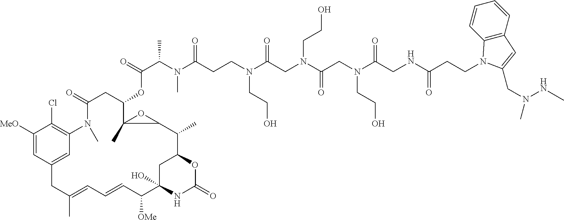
C1([MeO])=CC2=CC(=C1Cl)N(C)C(=O)CC(OC(=O)C(N(C)C(=O)CCN(C(CN(C(CN(C(CNC(CCN1C3=C(C=CC=C3)C=C1CN(NC)C)=O)=O)CCO)=O)CCO)=O)CCO)C)C1(C)OC1C(C)C1CC(O)(C([OMe])C=CC=C(C)C2)NC(=O)O1
